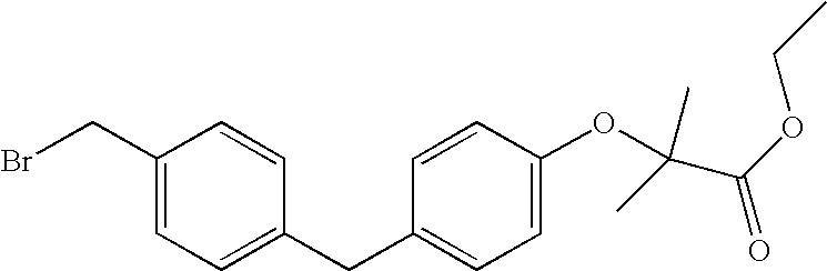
C1(CBr)=CC=C(CC2=CC=C(OC(C)(C(=O)OCC)C)C=C2)C=C1
